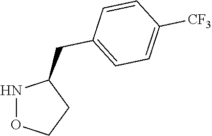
N1OCCC1CC1=CC=C([CF3])C=C1
